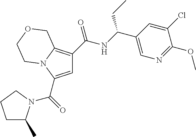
C1C(C)N(C(=O)C2=CC(C(NC(C3=CN=C(OC)C(Cl)=C3)CC)=O)=C3N2CCOC3)CC1
